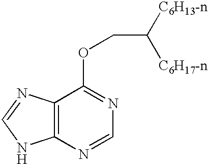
C12=C(N=CN1)C(OCC([C6H13-n])[C6H17-n])=NC=N2
